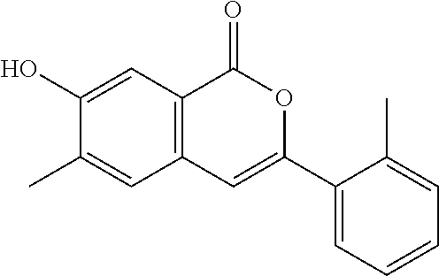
C12=C(C=C(O)C(C)=C1)C(=O)OC(C1=CC=CC=C1C)=C2
